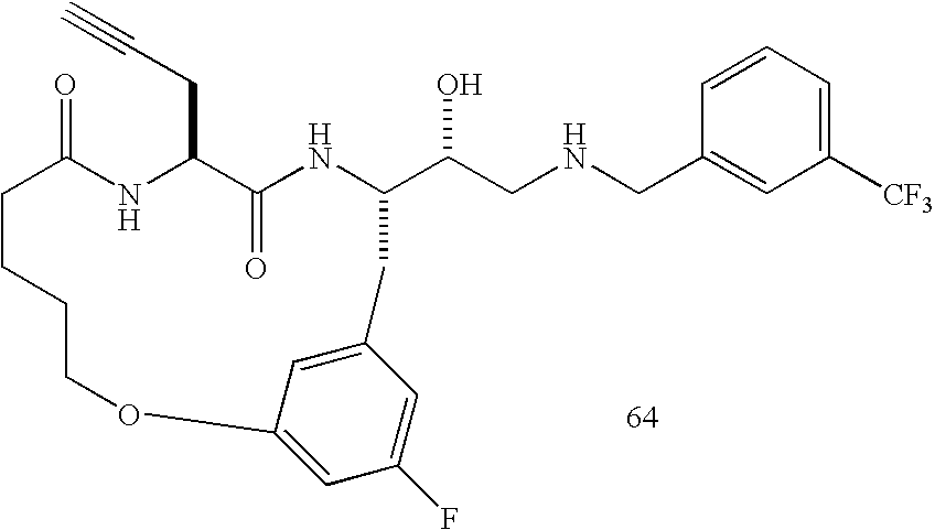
C1=CC=C([CF3])C=C1CNCC(O)C1NC(=O)C(CC#C)NC(=O)CCCCOC2=CC(F)=CC(=C2)C1
